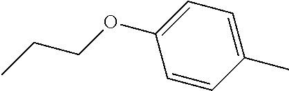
C1=CC(C)=CC=C1OCCC
